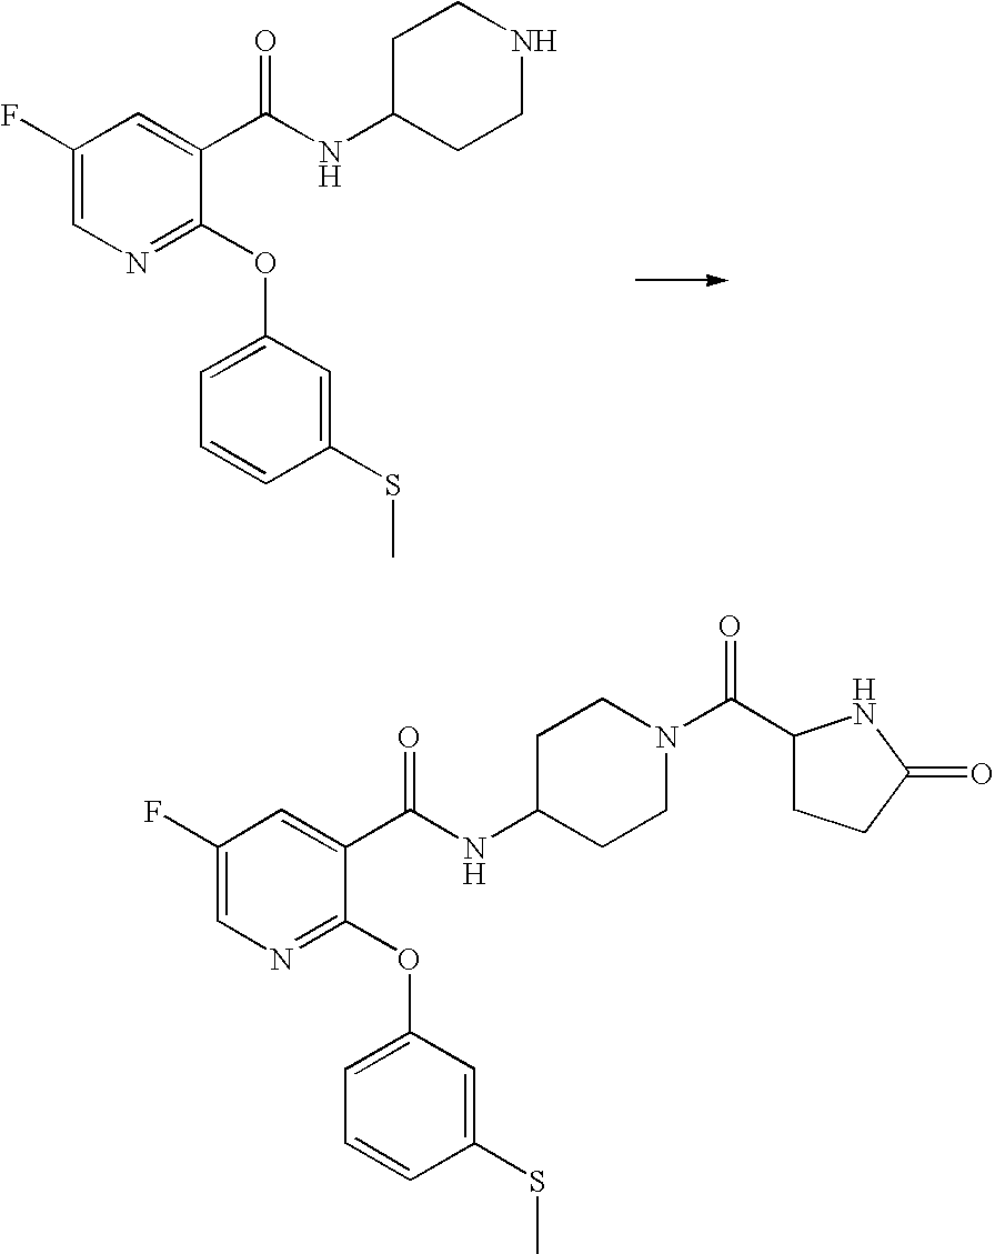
C1(F)=CN=C(OC2=CC=CC(SC)=C2)C(C(NC2CCNCC2)=O)=C1.C1(F)=CN=C(OC2=CC=CC(SC)=C2)C(C(NC2CCN(C(C3CCC(=O)N3)=O)CC2)=O)=C1
